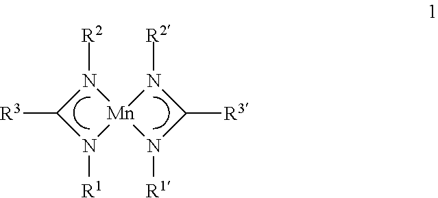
N1([R2])C([R3])N([R1])[Mn]12N([R1])C([R3])N2[R2]
